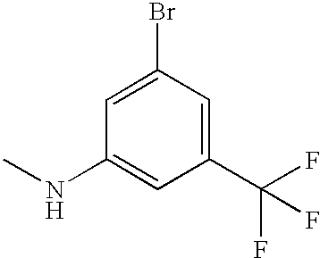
C1(Br)=CC(NC)=CC(C(F)(F)F)=C1
